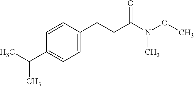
C1=C(CCC(N(C)OC)=O)C=CC(C(C)C)=C1
